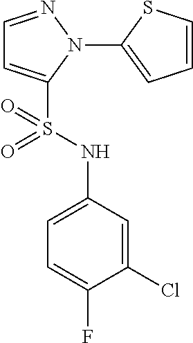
C1=NN(C2=CC=CS2)C(S(NC2=CC=C(F)C(Cl)=C2)(=O)=O)=C1
